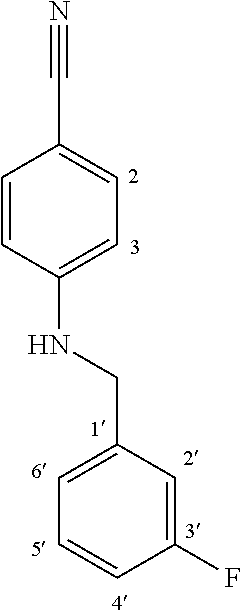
C1=CC(F)=CC(CNC2=CC=C(C#N)C=C2)=C1
